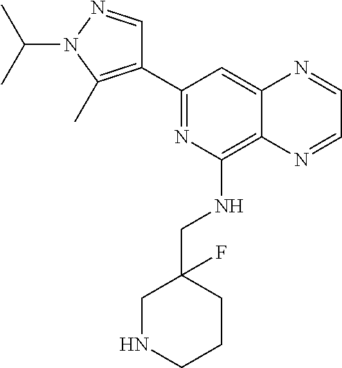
C1(C2=C(C)N(C(C)C)N=C2)=NC(NCC2(F)CNCCC2)=C2C(=C1)N=CC=N2
